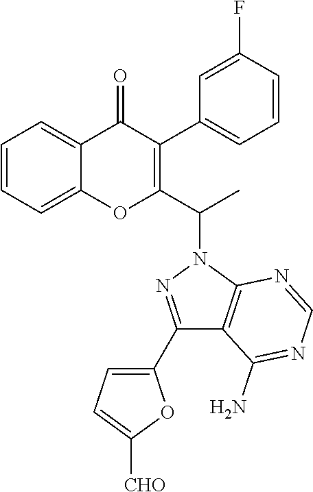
C1=CC=C2C(=C1)OC(C(N1N=C(C3=CC=C([CHO])O3)C3=C1N=CN=C3N)C)=C(C1=CC=CC(F)=C1)C2=O
